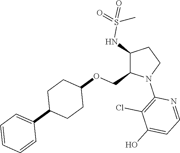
C1(NS(=O)(=O)C)C(COC2CCC(C3=CC=CC=C3)CC2)N(C2=C(Cl)C(O)=CC=N2)CC1
